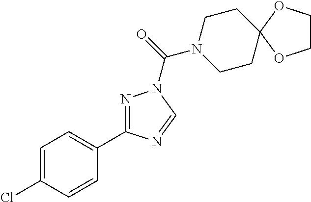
C1=C(Cl)C=CC(C2=NN(C(N3CCC4(CC3)OCCO4)=O)C=N2)=C1
